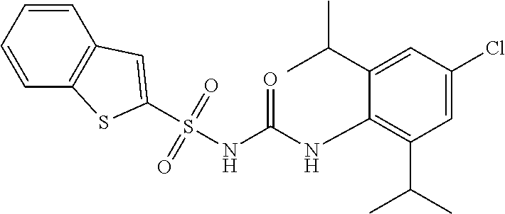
S(NC(NC1=C(C(C)C)C=C(Cl)C=C1C(C)C)=O)(=O)(=O)C1=CC2=C(C=CC=C2)S1
